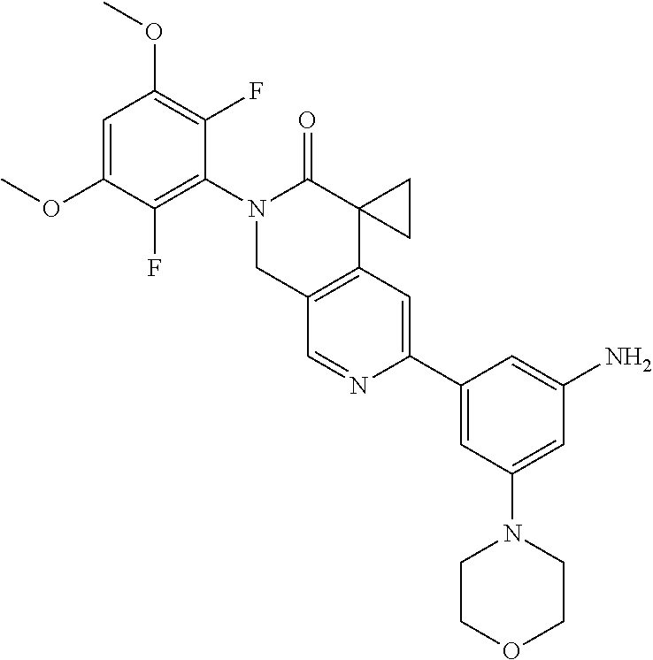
C1=C(OC)C(F)=C(N2CC3=C(C4(C2=O)CC4)C=C(C2=CC(N4CCOCC4)=CC(N)=C2)N=C3)C(F)=C1OC
